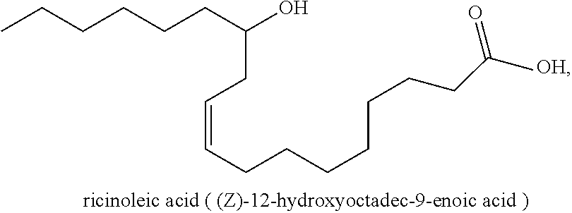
CCCCCCC(O)CC=CCCCCCCCC(C)=O
